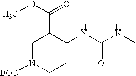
N(C(NC)=O)C1C(C(OC)=O)CN([BOC])CC1
